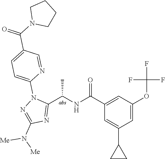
C1(C(=O)NC(C2=NC(N([Me])[Me])=NN2C2=CC=C(C(=O)N3CCCC3)C=N2)C)=CC(OC(F)(F)F)=CC(C2CC2)=C1
